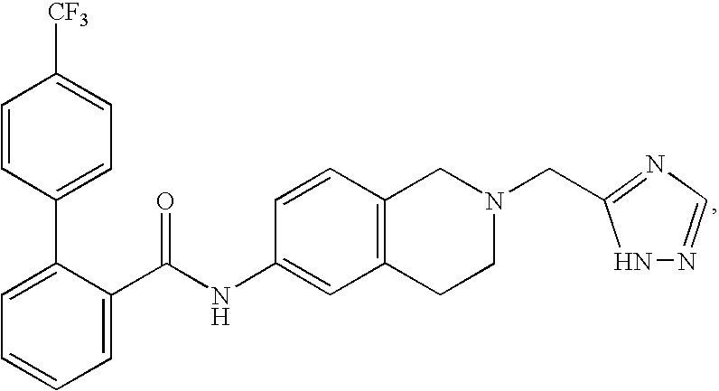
C1=CC(C2=CC=CC=C2C(NC2=CC3=C(C=C2)CN(CC2=NC=NN2)CC3)=O)=CC=C1[CF3]
